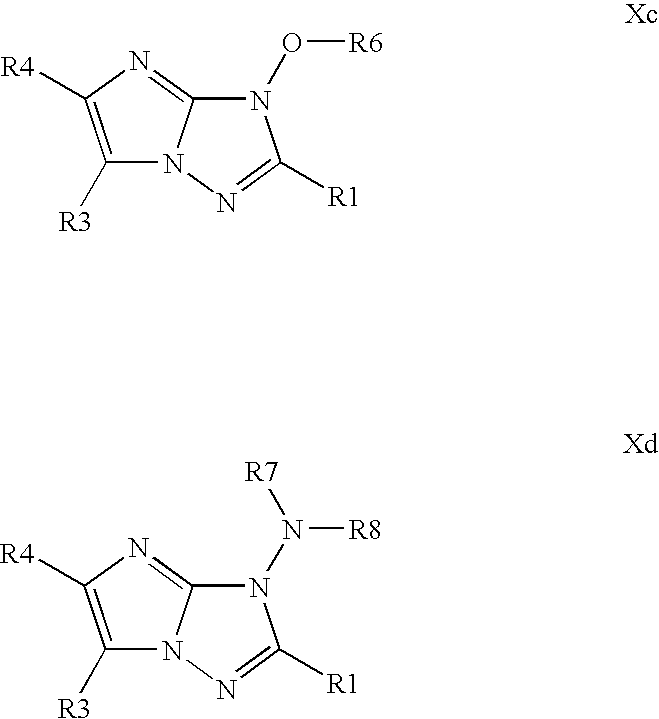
N1(O[R6])C2=NC([R4])=C([R3])N2N=C1[R1].N1(N([R8])[R7])C2=NC([R4])=C([R3])N2N=C1[R1]
